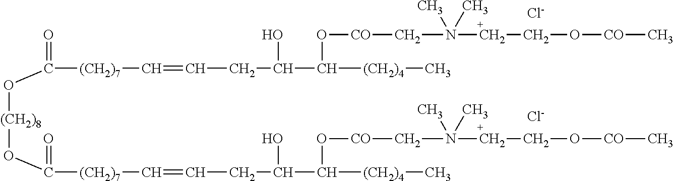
[Cl-].[(CH2)8](OC(=O)[(CH2)7]C=CCC(C([(CH2)4]C)O[CO]CN(CCO[CO]C)(C)C)O)OC([(CH2)7]C=CCC(O)C([(CH2)4]C)O[CO]CN(CCO[CO]C)(C)C)=O.[Cl-]
